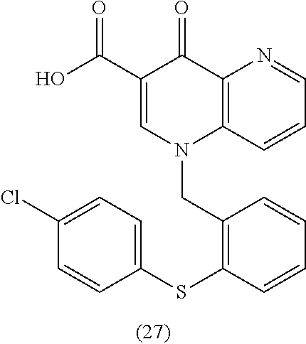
C1(C(O)=O)=CN(CC2=C(SC3=CC=C(Cl)C=C3)C=CC=C2)C2=C(C1=O)N=CC=C2
